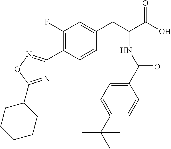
C1(F)=C(C2=NOC(C3CCCCC3)=N2)C=CC(CC(C(O)=O)NC(C2=CC=C(C(C)(C)C)C=C2)=O)=C1
